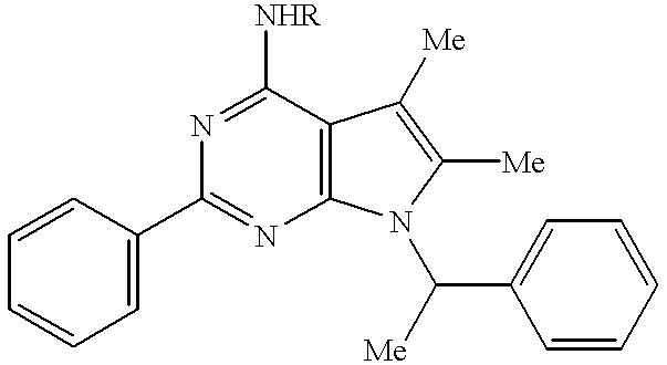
C12=C(C([NHR])=NC(C3=CC=CC=C3)=N1)C([Me])=C([Me])N2C(C1=CC=CC=C1)[Me]
